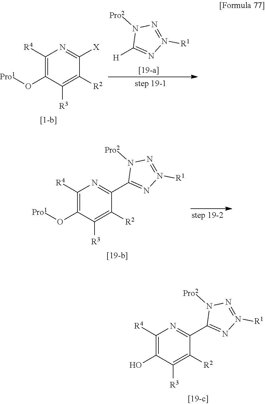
C1([H])=NN([R1])=NN1[Pro2].C1([R4])=C(O[Pro1])C([R3])=C([R2])C([X])=N1.C1([R4])=C(O)C([R3])=C([R2])C(C2=NN([R1])=NN2[Pro2])=N1.C1([R4])=C(O[Pro1])C([R3])=C([R2])C(C2=NN([R1])=NN2[Pro2])=N1
